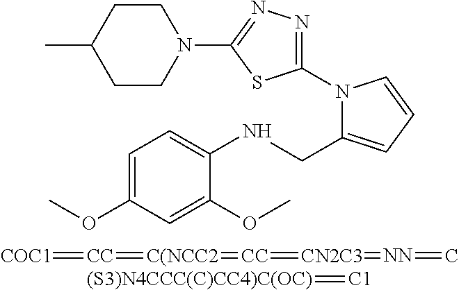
C1CC(C)CCN1C1=NN=C(N2C(CNC3=CC=C(OC)C=C3OC)=CC=C2)S1.[COC1]=[CC]=[C(NCC2]=[CC]=[CN2C3]=[NN]=C.[(S3)N4CCC(C)CC4)C(OC)]=[C1]
